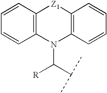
C1=CC2=C(C=C1)N(C(C(C)C)[R])C1=C([Z1]2)C=CC=C1
